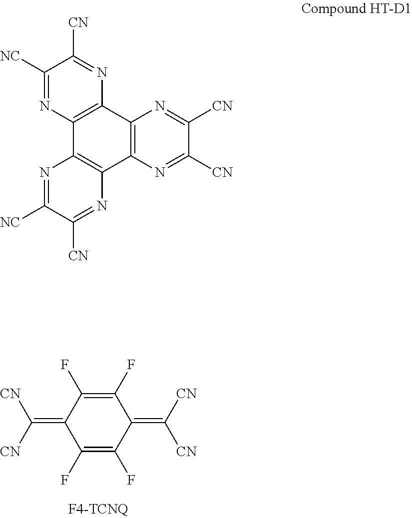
FC1=C(F)C(=C([CN])[CN])C(F)=C(F)C1=C([CN])[CN].C1([NC])=NC2=C(N=C1[CN])C1=C(C3=C2N=C([NC])C([CN])=N3)N=C([CN])C([CN])=N1
